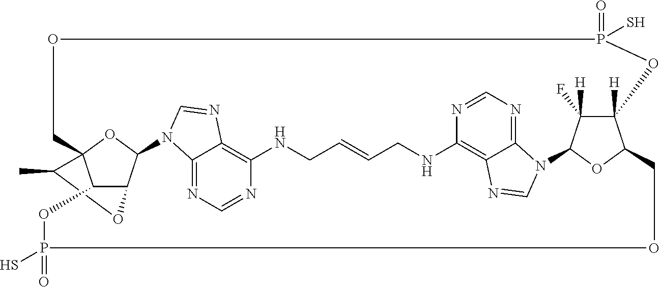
N1=CN=C2C3=C1NCC=CCNC1=C4C(=NC=N1)N(C=N4)C1C(F)([H])C4([H])C(O1)COP(=O)(S)OC1C5C(OC1(COP(=O)(S)O4)C(C)O5)N2C=N3
